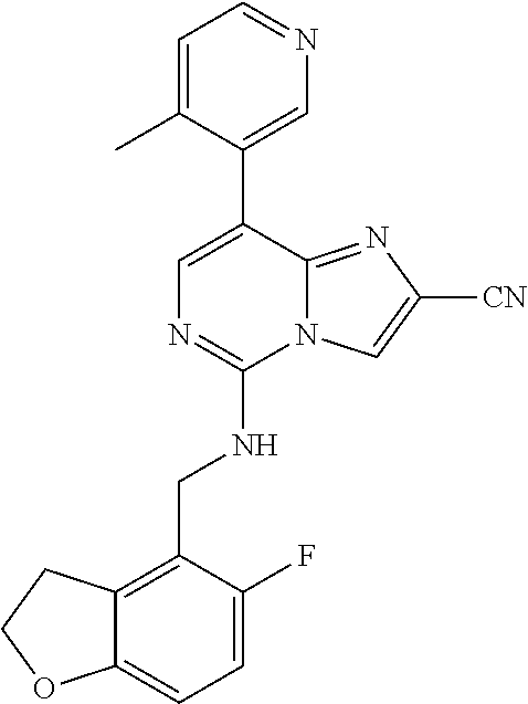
C1=NC=C(C2=CN=C(NCC3=C4C(=CC=C3F)OCC4)N3C2=NC([CN])=C3)C(C)=C1
